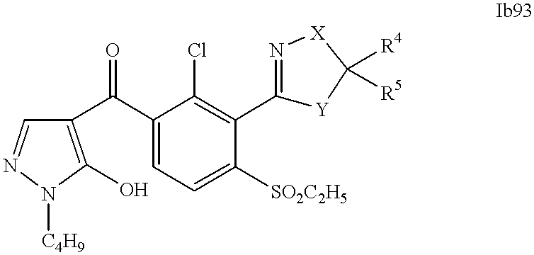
C1(C(C2=CC=C([SO2C2H5])C(C3=N[X]C([R4])([R5])[Y]3)=C2Cl)=O)=C(O)N([C4H9])N=C1
